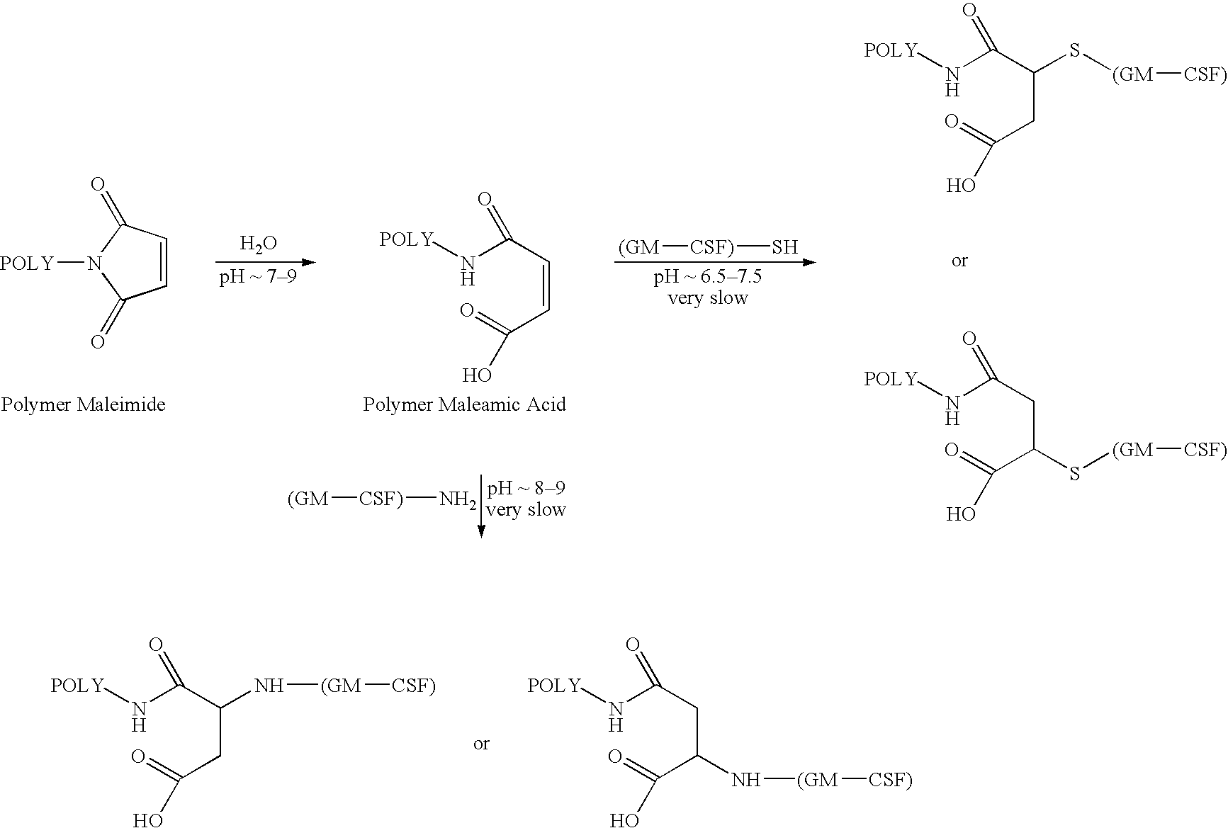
O.[(GM][CSF)]S.C1=CC(=O)N([POLY])C1=O.N([POLY])C(C=CC(=O)O)=O.N([POLY])C(C(CC(=O)O)S[(GM][CSF)])=O.N([POLY])C(CC(C(=O)O)S[(GM][CSF)])=O.[(GM][CSF)]N.N([POLY])C(C(CC(=O)O)N[(GM][CSF)])=O.N([POLY])C(CC(C(=O)O)N[(GM][CSF)])=O
